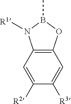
C12=C(C=C([R2])C([R3])=C1)N([R1])B(C)O2
